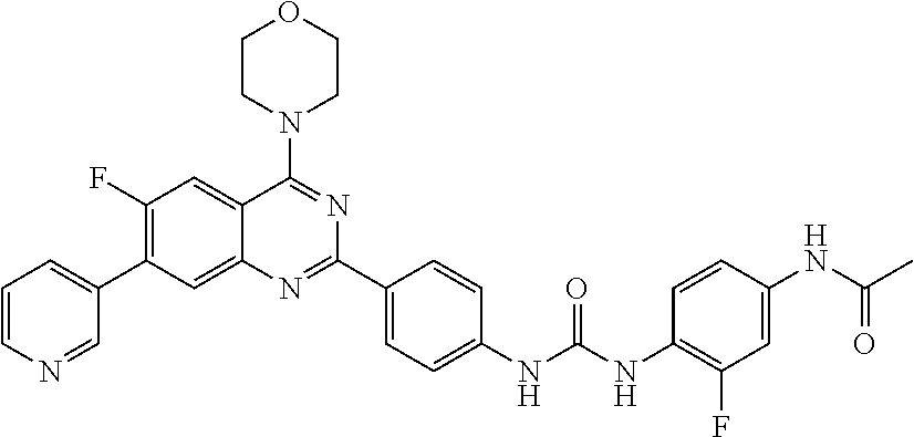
C1=CN=CC(C2=C(F)C=C3C(=C2)N=C(C2=CC=C(NC(NC4=C(F)C=C(NC(C)=O)C=C4)=O)C=C2)N=C3N2CCOCC2)=C1
